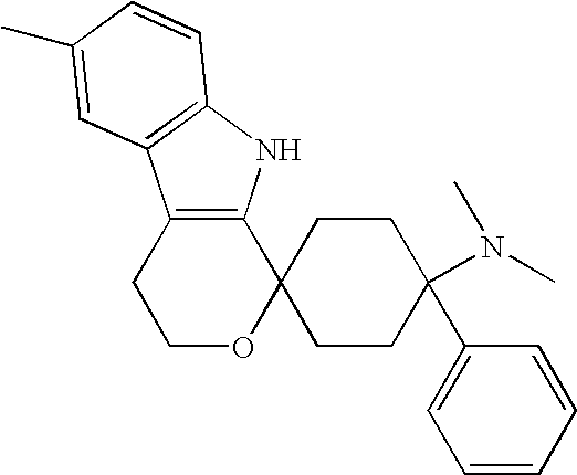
C12=C(NC3=C1C=C(C)C=C3)C1(OCC2)CCC(C2=CC=CC=C2)(N(C)C)CC1
